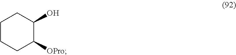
C1CCC([OPro])C(O)C1
